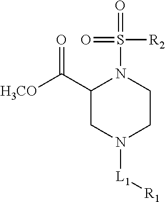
C1(C([H3CO])=O)CN([L1][R1])CCN1S(=O)(=O)[R2]
